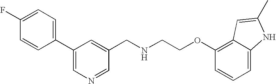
C1(F)=CC=C(C2=CN=CC(CNCCOC3=C4C(=CC=C3)NC(C)=C4)=C2)C=C1
